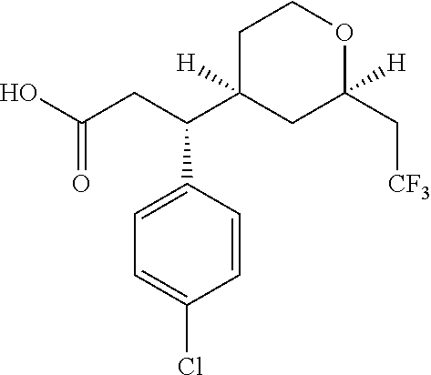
OC(CC(C1([H])CC(C[CF3])([H])OCC1)C1=CC=C(Cl)C=C1)=O
